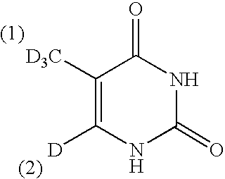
C1([D3C])=C([D])NC(=O)NC1=O
